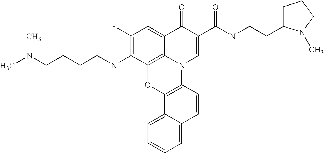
C1(F)=C(NCCCCN(C)C)C2=C3C(=C1)C(=O)C(C(=O)NCCC1CCCN1C)=CN3C1=C(O2)C2=CC=CC=C2C=C1
